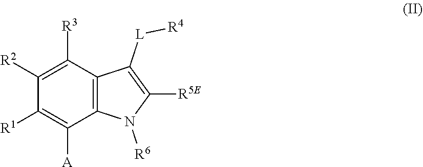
C12=C(C([R3])=C([R2])C([R1])=C1[A])C([L][R4])=C([R5E])N2[R6]
